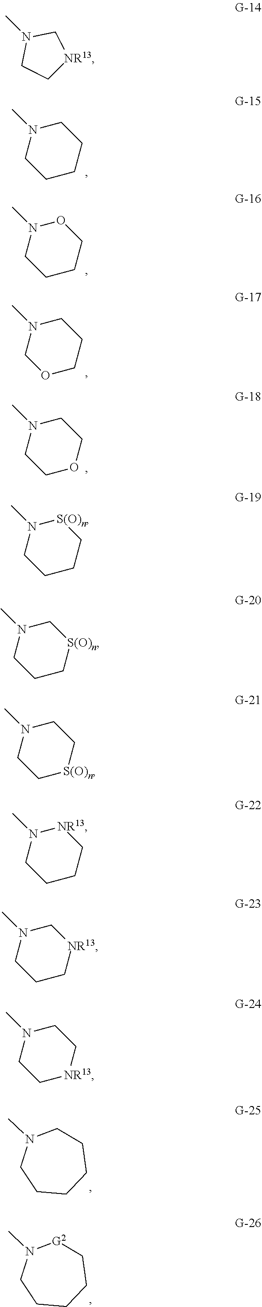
CN1CC[NR13]C1.N1(C)CCCCC1.N1(C)CCCCO1.N1(C)COCCC1.N1(C)CCOCC1.C1CCCCN(C)C1.C1CCC[G2]N(C)C1.N1(C)CCCC[S(O)n]1.N1(C)CCC[S(O)n]C1.N1(C)CC[S(O)n]CC1.N1(C)CCCC[NR13]1.N1(C)CCC[NR13]C1.N1(C)CC[NR13]CC1
